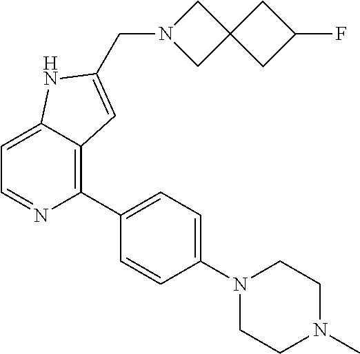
C1=C2C(=C(C3=CC=C(N4CCN(C)CC4)C=C3)N=C1)C=C(CN1CC3(C1)CC(F)C3)N2
